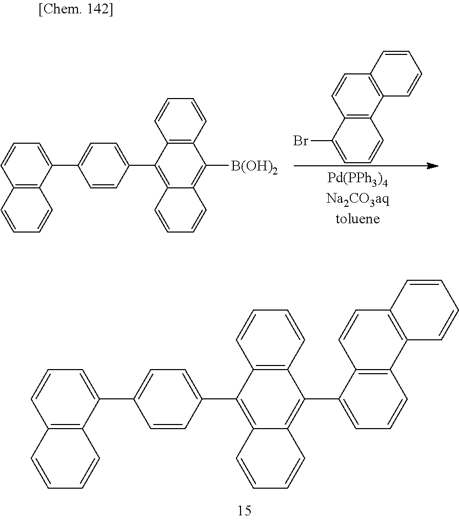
BrC1=CC=CC2=C1C=CC1=C2C=CC=C1.C1=CC(C2=C3C(=C([B(OH)2])C4=C2C=CC=C4)C=CC=C3)=CC=C1C1=CC=CC2=C1C=CC=C2.C1=CC(C2=C3C(=C(C4=CC=CC5=C4C=CC4=C5C=CC=C4)C4=C2C=CC=C4)C=CC=C3)=CC=C1C1=CC=CC2=C1C=CC=C2
